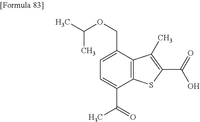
C1=C(C(=O)C)C2=C(C(COC(C)C)=C1)C(C)=C(C(=O)O)S2
